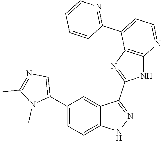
C1(C2=CC=C3C(=C2)C(C2=NC4=C(N2)N=CC=C4C2=NC=CC=C2)=NN3)=CN=C(C)N1C
